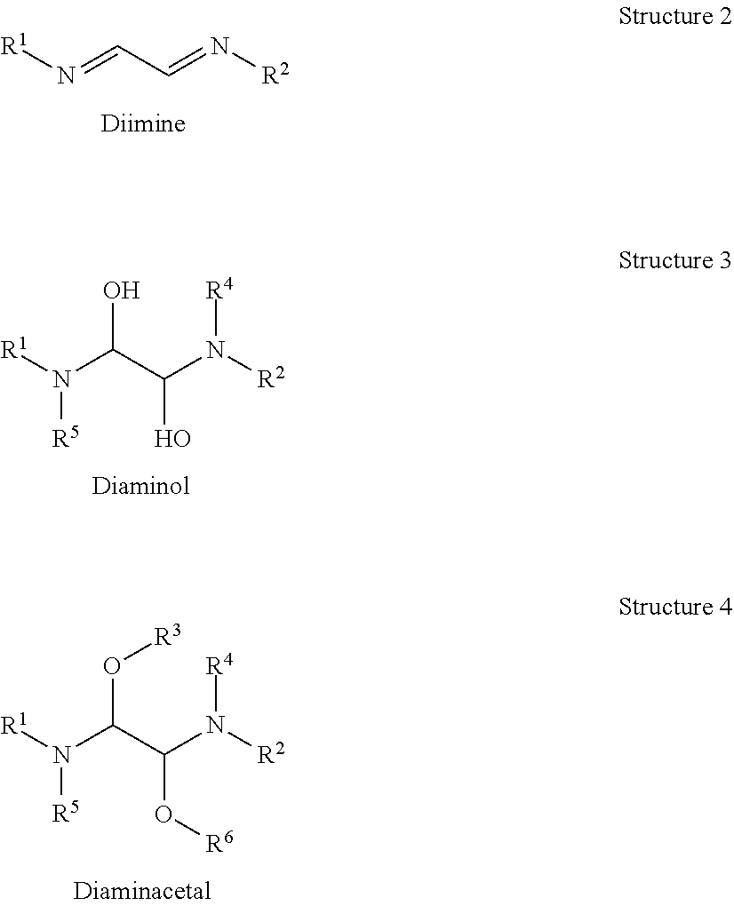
[R1]N=CC=N[R2].[R1]N(C(C(N([R2])[R4])O)O)[R5].[R1]N(C(C(N([R2])[R4])O[R6])O[R3])[R5]
